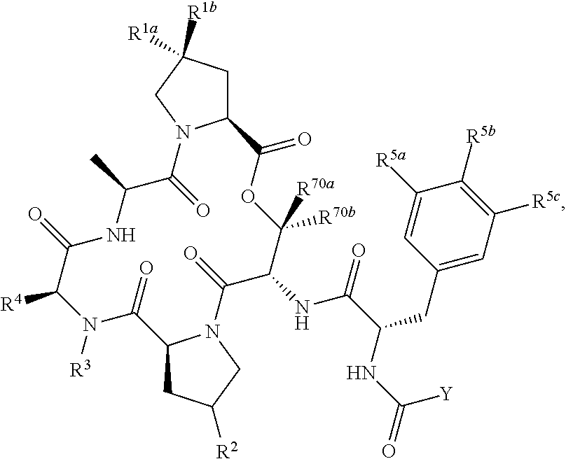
C12CC([R1a])([R1b])CN1C(=O)C(C)NC(=O)C([R4])N([R3])C(=O)C1CC([R2])CN1C(=O)C(NC(C(NC(=O)[Y])CC1=CC([R5c])=C([R5b])C([R5a])=C1)=O)C([R70b])([R70a])OC2=O
